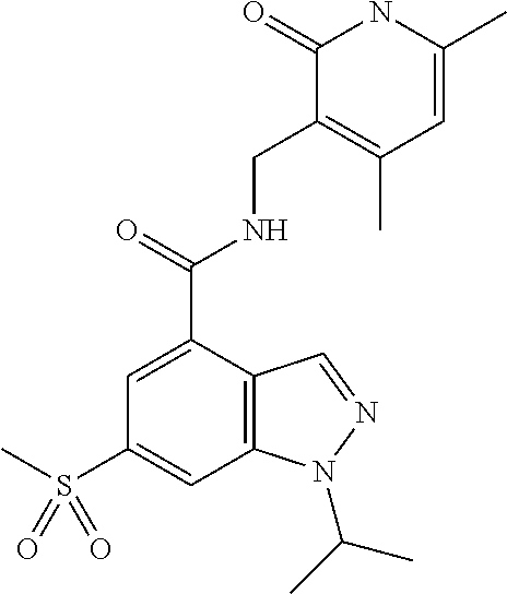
C1=C(C(=O)NCC2=C(C)C=C(C)NC2=O)C2=C(C=C1S(C)(=O)=O)N(C(C)C)N=C2
